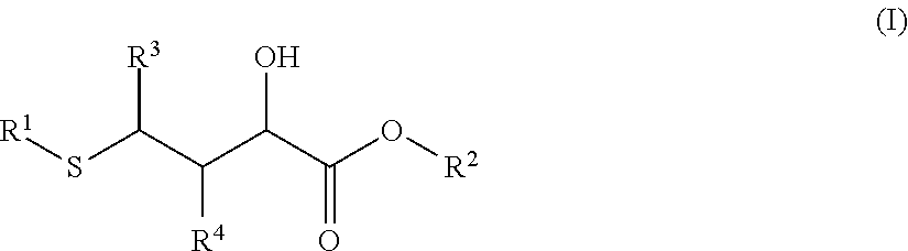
[R3]C(C(C(C(O[R2])=O)O)[R4])S[R1]
